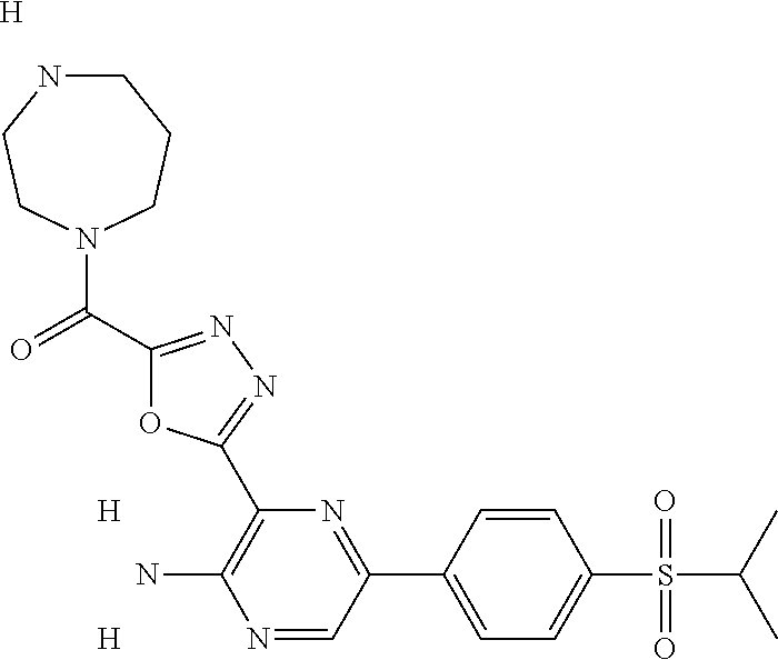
C1NCCN(C(=O)C2=NN=C(C3=C(N)N=CC(C4=CC=C(S(=O)(=O)C(C)C)C=C4)=N3)O2)CC1.[H].[H].[H]
